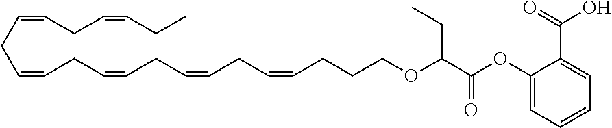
C1=C(C(O)=O)C(OC(C(OCCCC=CCC=CCC=CCC=CCC=CCC=CCC)CC)=O)=CC=C1
